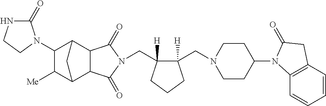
C(C1([H])C(CN2CCC(N3C4=C(C=CC=C4)CC3=O)CC2)([H])CCC1)N1C(=O)C2C3C([Me])C(N4C(=O)NCC4)C(C2C1=O)C3
